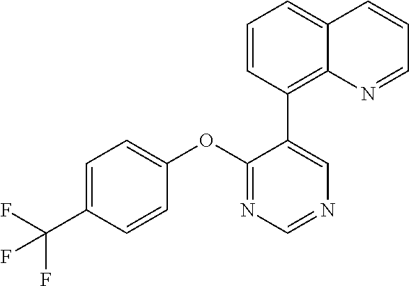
C1(OC2=CC=C(C(F)(F)F)C=C2)=NC=NC=C1C1=C2C(=CC=C1)C=CC=N2
